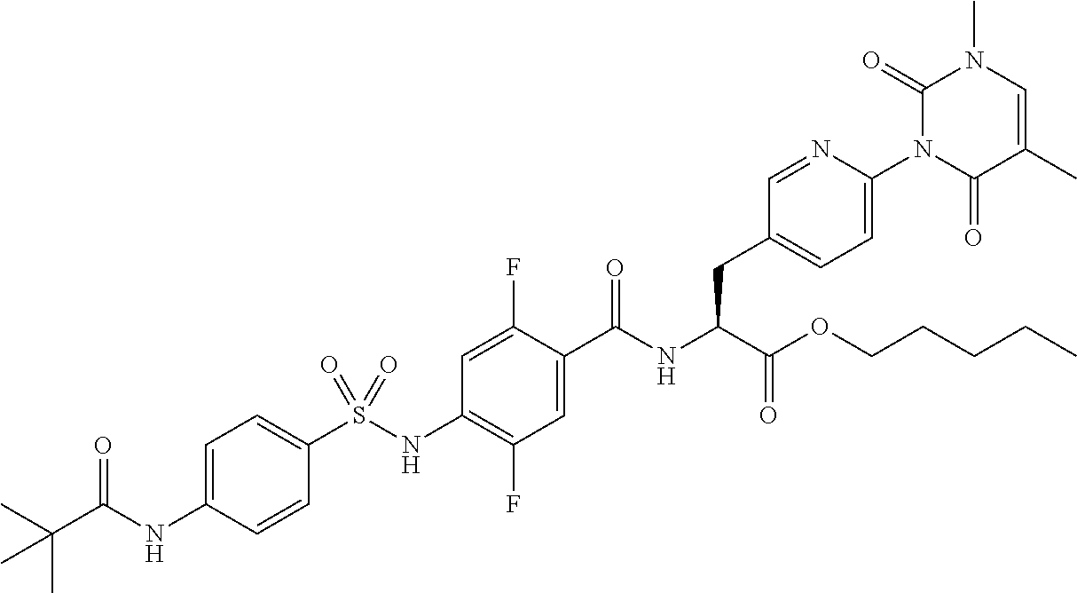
C1=CC(NC(C(C)(C)C)=O)=CC=C1S(NC1=C(F)C=C(C(NC(C(OCCCCC)=O)CC2=CC=C(N3C(=O)C(C)=CN(C)C3=O)N=C2)=O)C(F)=C1)(=O)=O
